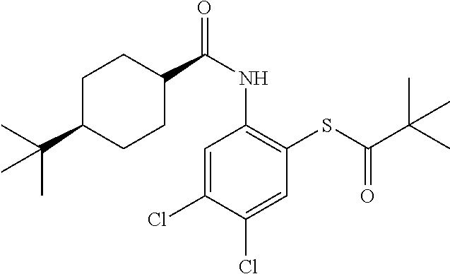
C1=C(Cl)C(Cl)=CC(SC(C(C)(C)C)=O)=C1NC(=O)C1CCC(C(C)(C)C)CC1
